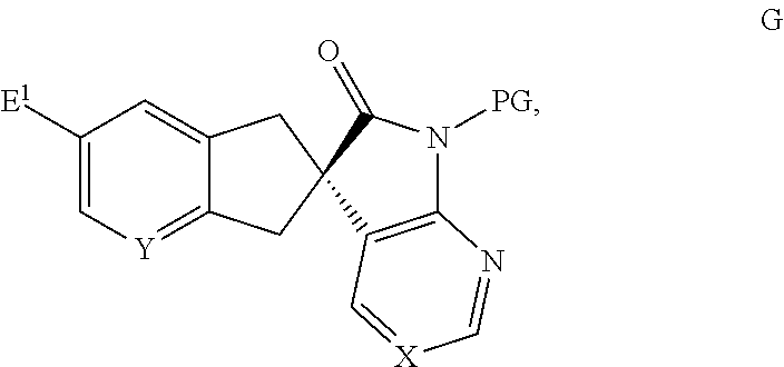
C1=C([E1])C=C2C(=[Y]1)CC1(C2)C2=C(N([PG])C1=O)N=C[X]=C2
